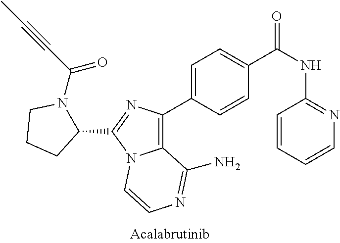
C1=CC=CN=C1NC(=O)C1=CC=C(C2=C3N(C(C4N(C(C#CC)=O)CCC4)=N2)C=CN=C3N)C=C1
